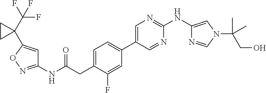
C1(NC(=O)CC2=CC=C(C3=CN=C(NC4=CN(C(CO)(C)C)C=N4)N=C3)C=C2F)=NOC(C2(C(F)(F)F)CC2)=C1
